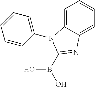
C1=C2C(=CC=C1)N=C(B(O)O)N2C1=CC=CC=C1
